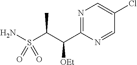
N1=C(C(C(S(N)(=O)=O)C)[OEt])N=CC(Cl)=C1
